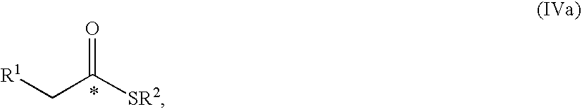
[R1]CC([SR2])=O
